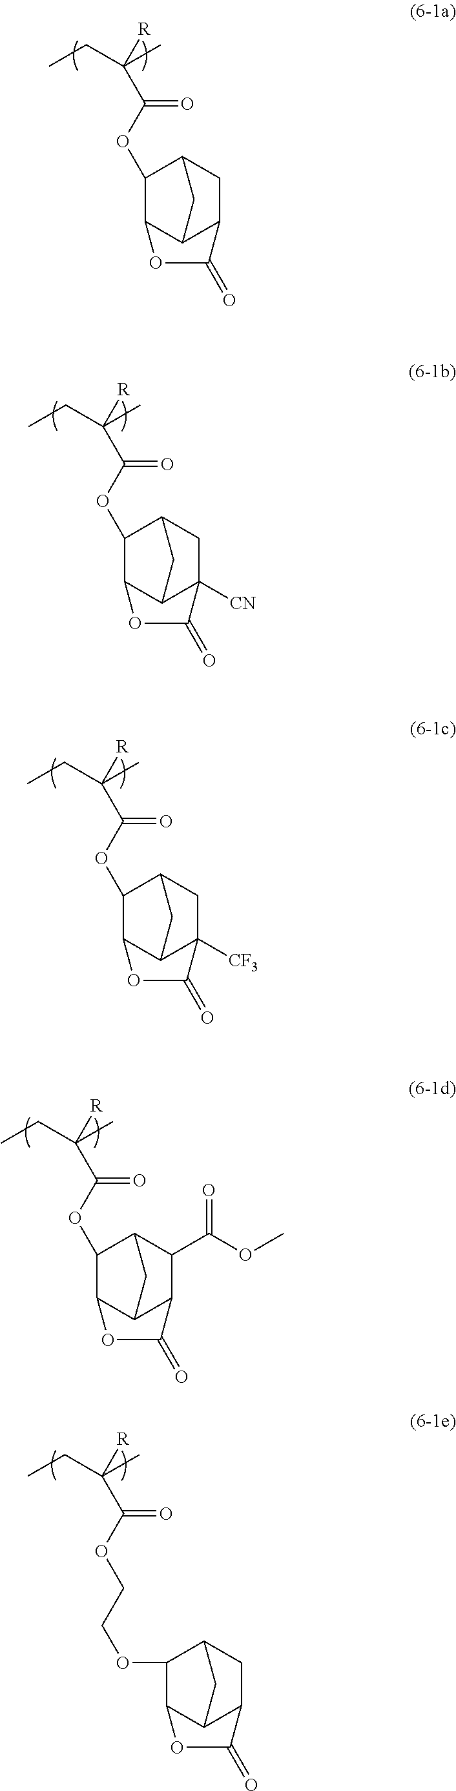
O(C(=O)C([R])(C)CC)C1C2C3C([CN])(CC1C3)C(=O)O2.O(C(=O)C([R])(C)CC)C1C2C3C([CF3])(CC1C3)C(=O)O2.C12C3C(CC(C3)C1OCCOC(=O)C([R])(C)CC)C(=O)O2.O(C(=O)C([R])(C)CC)C1C2C3C(CC1C3)C(=O)O2.O(C(=O)C([R])(C)CC)C1C2C3C(C(C(OC)=O)C1C3)C(=O)O2
